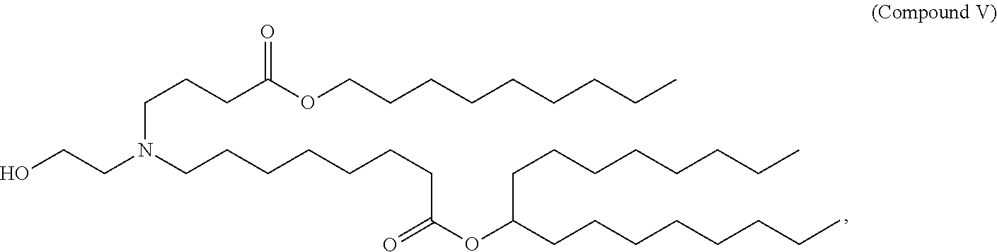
CCCCCCCCCOC(CCCN(CCCCCCCC(OC(CCCCCCCC)CCCCCCCC)=O)CCO)=O
